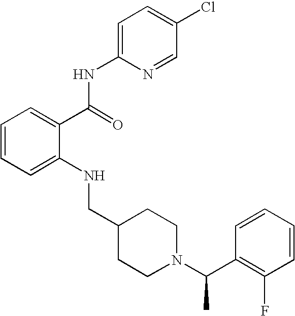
C1=CC=C(NCC2CCN(C(C)C3=C(F)C=CC=C3)CC2)C(C(NC2=CC=C(Cl)C=N2)=O)=C1
